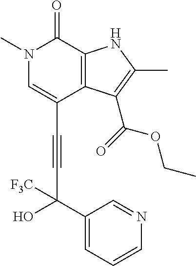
N1(C)C=C(C#CC(O)(C2=CC=CN=C2)[F3C])C2=C(C1=O)NC(C)=C2C(=O)OCC
